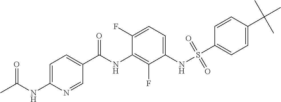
CC(NC1=CC=C(C(NC2=C(F)C(NS(C3=CC=C(C(C)(C)C)C=C3)(=O)=O)=CC=C2F)=O)C=N1)=O
